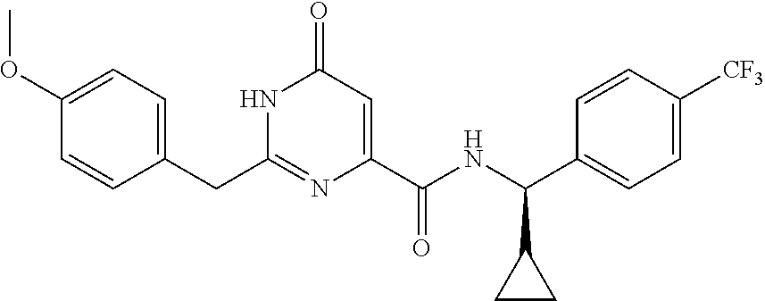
C(C1=CC=C(OC)C=C1)C1=NC(C(NC(C2=CC=C([CF3])C=C2)C2CC2)=O)=CC(=O)N1
